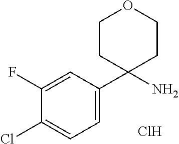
C1(F)=CC(C2(N)CCOCC2)=CC=C1Cl.Cl
